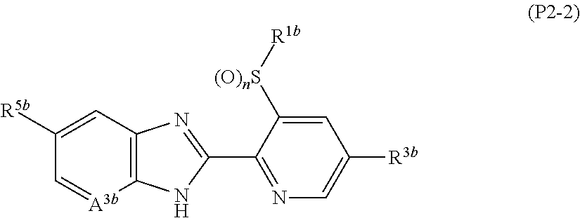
C1([R5b])=CC2=C([A3b]=C1)NC(C1=NC=C([R3b])C=C1[(O)nS][R1b])=N2
